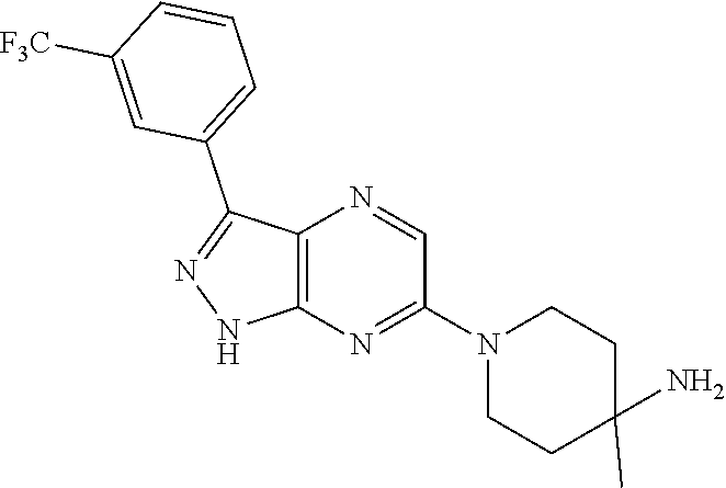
C12=C(N=C(N3CCC(C)(N)CC3)C=N1)NN=C2C1=CC=CC([F3C])=C1
